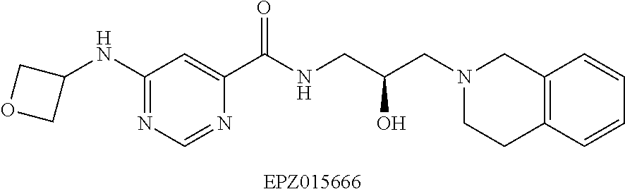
C1(NC2COC2)=NC=NC(C(NCC(CN2CCC3=C(C2)C=CC=C3)O)=O)=C1
